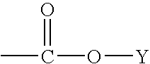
CC(O[Y])=O
